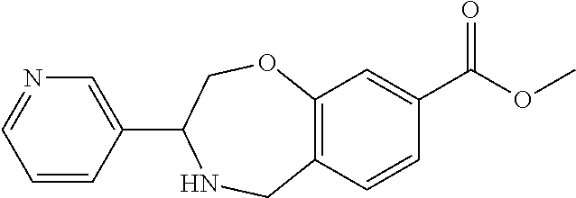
C1=NC=C(C2COC3=C(C=CC(C(=O)OC)=C3)CN2)C=C1
